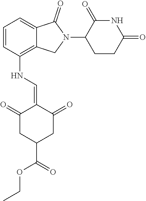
N(C1=C2C(=CC=C1)C(=O)N(C1CCC(=O)NC1=O)C2)C=C1C(=O)CC(C(=O)OCC)CC1=O
